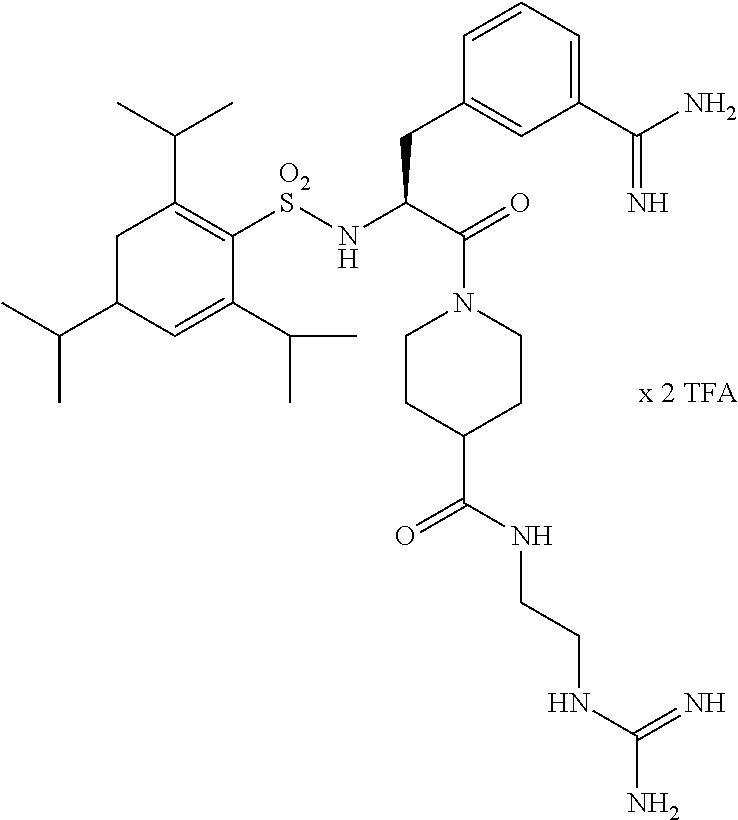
CC(C1CC(C(C)C)=C([O2S]NC(C(=O)N2CCC(C(NCCNC(N)=N)=O)CC2)CC2=CC(C(N)=N)=CC=C2)C(C(C)C)=C1)C
